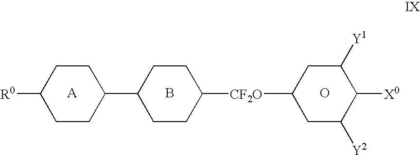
[A].B.O.C1CC(C2CCC([CF2O]C3CC([Y2])C([X0])C([Y1])C3)CC2)CCC1[R0]
